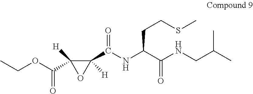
CCOC(C1([H])OC1(C(NC(C(NCC(C)C)=O)CCSC)=O)[H])=O
